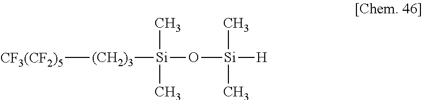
[CF3(CF2)5][(CH2)3][Si](C)(C)O[Si](C)(C)[H]
